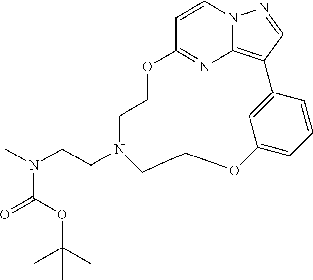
C1=CN2C3=C(C=N2)C2=CC(=CC=C2)OCCN(CCN(C)C(OC(C)(C)C)=O)CCOC1=N3
